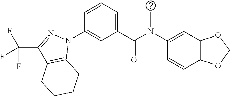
C1(N(C(C2=CC=CC(N3N=C(C(F)(F)F)C4=C3CCCC4)=C2)=O)C)=CC2=C(C=C1)OCO2
